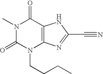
N1(C)C(=O)N(CCCC)C2=C(C1=O)NC(C#N)=N2
